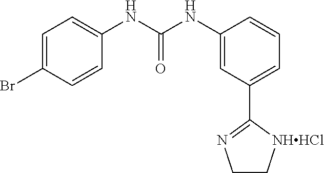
C1=C(Br)C=CC(NC(NC2=CC(C3=NCC[NHHCl]3)=CC=C2)=O)=C1
